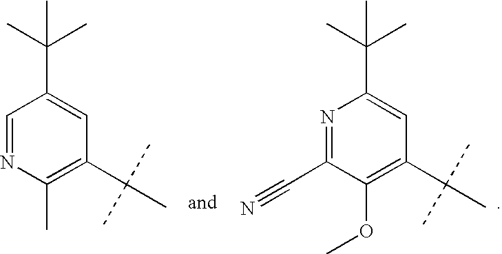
C1=NC(C)=C(C(C)(C)C)C=C1C(C)(C)C.N1=C(C#N)C(OC)=C(C(C)(C)C)C=C1C(C)(C)C
